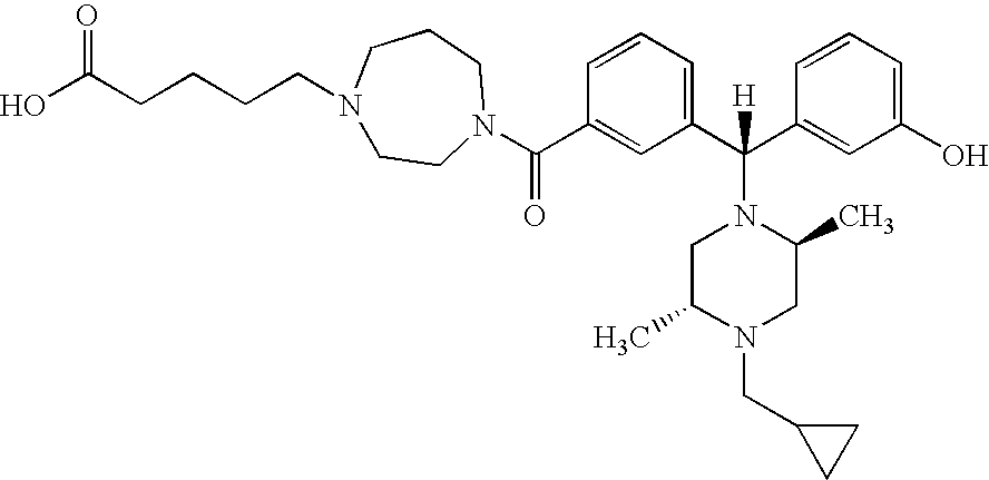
C1=CC=C(C(C2=CC(O)=CC=C2)([H])N2CC(C)N(CC3CC3)CC2C)C=C1C(=O)N1CCN(CCCCC(O)=O)CCC1
